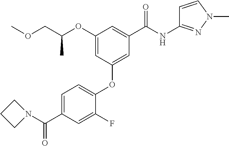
C1=C(F)C(OC2=CC(C(NC3=NN(C)C=C3)=O)=CC(OC(COC)C)=C2)=CC=C1C(N1CCC1)=O
